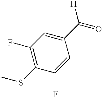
C1(F)=C(SC)C(F)=CC(C([H])=O)=C1
